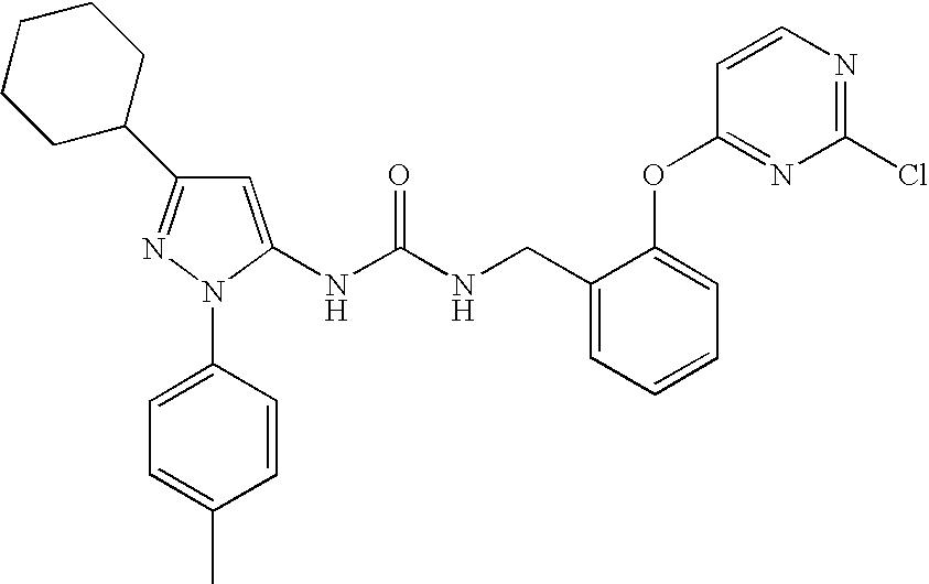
N(C(NCC1=CC=CC=C1OC1=NC(Cl)=NC=C1)=O)C1=CC(C2CCCCC2)=NN1C1=CC=C(C)C=C1
